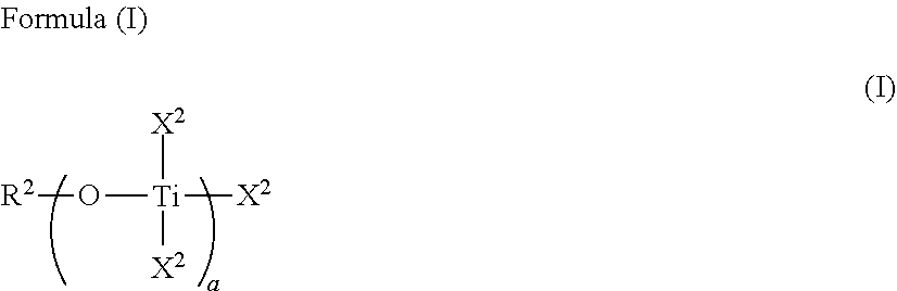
[R2]O[Ti]([X2])([X2])[X2]
